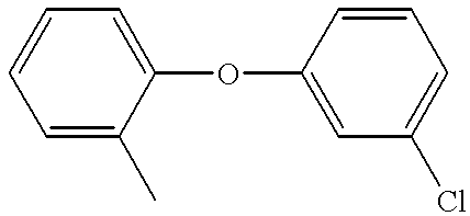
C1=CC=C(C)C(OC2=CC(Cl)=CC=C2)=C1
